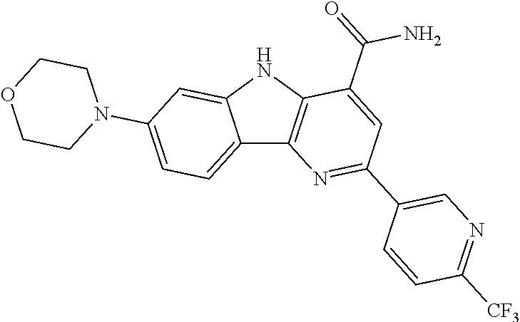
C12=CC=C(N3CCOCC3)C=C1NC1=C2N=C(C2=CN=C([CF3])C=C2)C=C1C(=O)N
